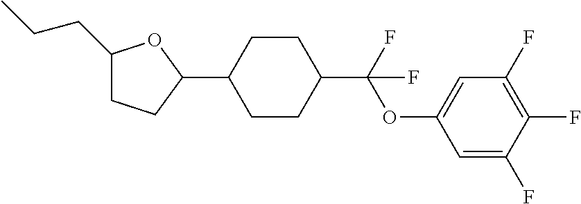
C1(CCC)CCC(C2CCC(C(OC3=CC(F)=C(F)C(F)=C3)(F)F)CC2)O1
